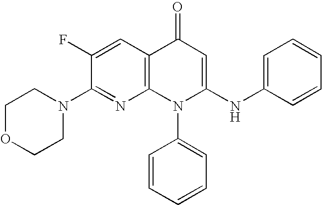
C1(N2CCOCC2)=NC2=C(C=C1F)C(=O)C=C(NC1=CC=CC=C1)N2C1=CC=CC=C1
